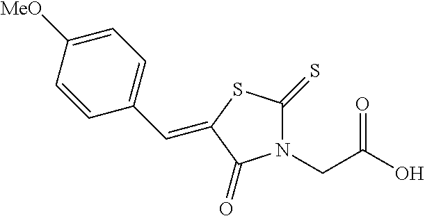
N1(CC(O)=O)C(=S)SC(=CC2=CC=C([MeO])C=C2)C1=O
